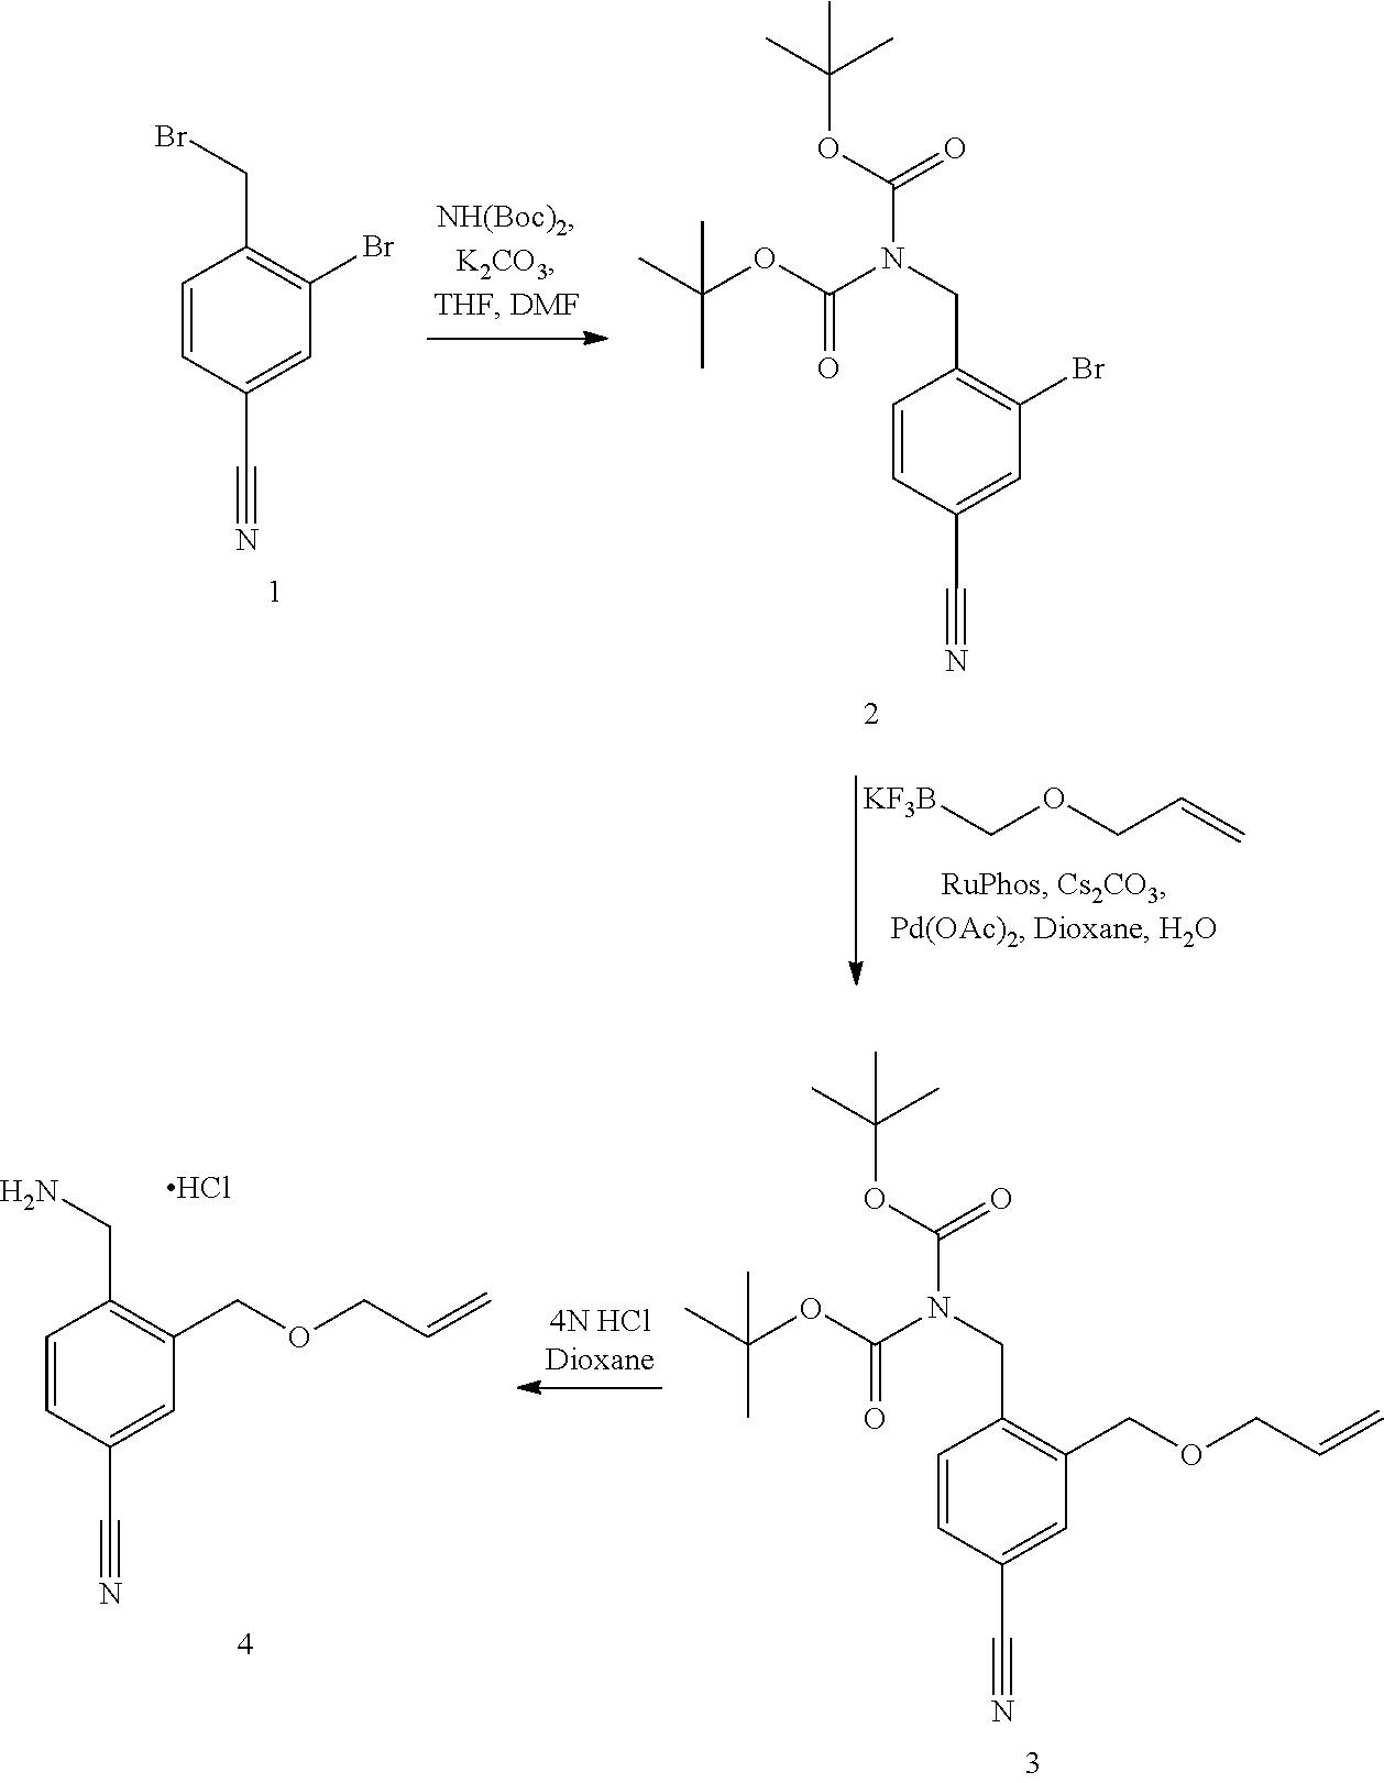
C1=CC(C#N)=CC(COCC=C)=C1CN(C(OC(C)(C)C)=O)C(OC(C)(C)C)=O.C1=CC(C#N)=CC(COCC=C)=C1CN.Cl.C1=CC(C#N)=CC(Br)=C1CBr.[KF3B]COCC=C.C1=CC(C#N)=CC(Br)=C1CN(C(OC(C)(C)C)=O)C(OC(C)(C)C)=O
